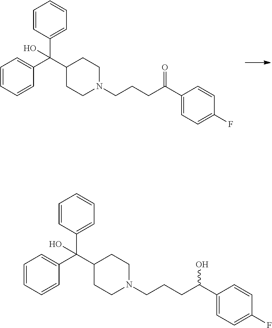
C1=CC(C(C2CCN(CCCC(C3=CC=C(F)C=C3)=O)CC2)(C2=CC=CC=C2)O)=CC=C1.C1=CC(C(C2CCN(CCCC(C3=CC=C(F)C=C3)O)CC2)(C2=CC=CC=C2)O)=CC=C1
